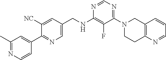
N1=CN=C(N2CCC3=C(C2)C=CC=N3)C(F)=C1NCC1=CN=C(C2=CC(C)=NC=C2)C([NC])=C1
